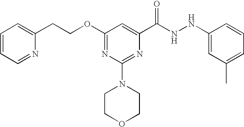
C1=CC=NC(CCOC2=NC(N3CCOCC3)=NC(C(NNC3=CC(C)=CC=C3)=O)=C2)=C1
